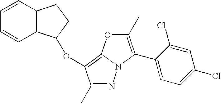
N1=C(C)C(OC2C3=C(CC2)C=CC=C3)=C2N1C(C1=CC=C(Cl)C=C1Cl)=C(C)O2
